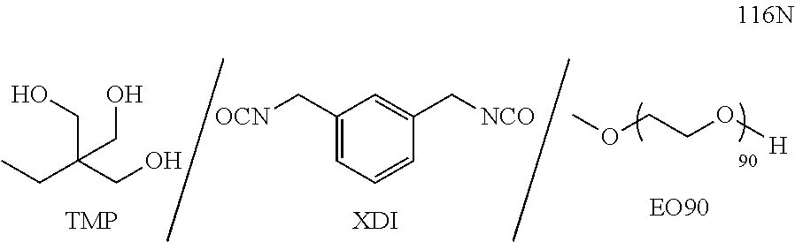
COCCO[H].CCC(CO)(CO)CO.C1(C[OCN])=CC=CC(C[NCO])=C1.[XDI]
